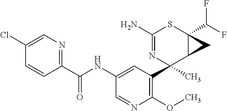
C1(N)=NC(C2=C(OC)N=CC(NC(C3=NC=C(Cl)C=C3)=O)=C2)(C)C2C(C(F)F)(S1)C2
